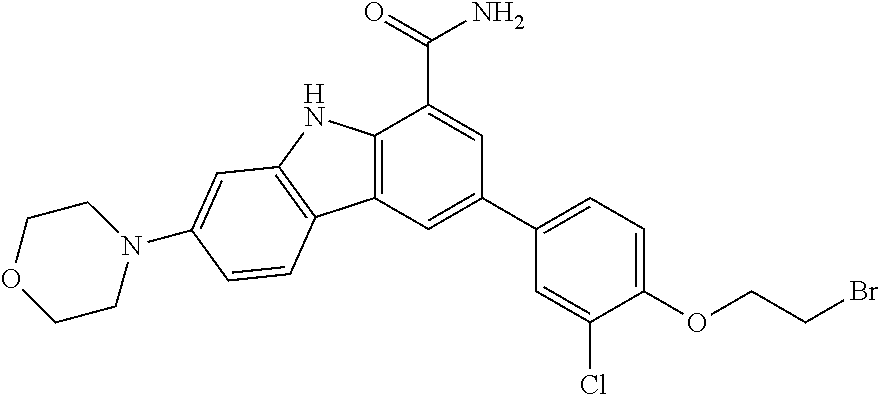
C12=C(C=C(C3=CC=C(OCCBr)C(Cl)=C3)C=C1C(=O)N)C1=C(N2)C=C(N2CCOCC2)C=C1
